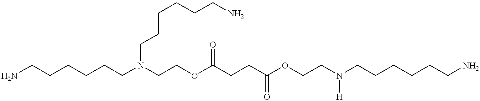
NCCCCCCN(CCOC(CCC(OCCN(CCCCCCN)[H])=O)=O)CCCCCCN
